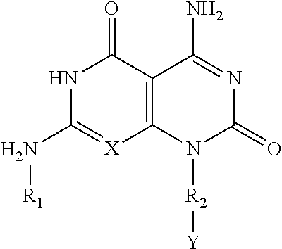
[R2](N1C2=C(C(=O)NC(N[R1])=[X]2)C(N)=NC1=O)[Y]
